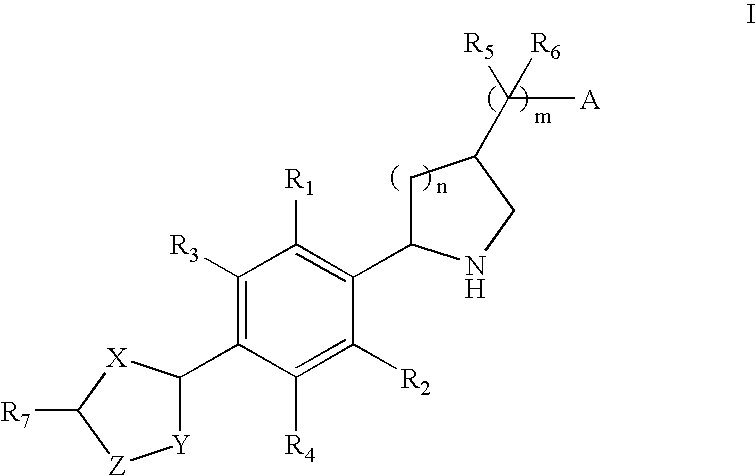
[Y]1C(C2=C([R3])C([R1])=C(C3CC(C([R5])([A])[R6])CN3)C([R2])=C2[R4])[X]C([R7])[Z]1
